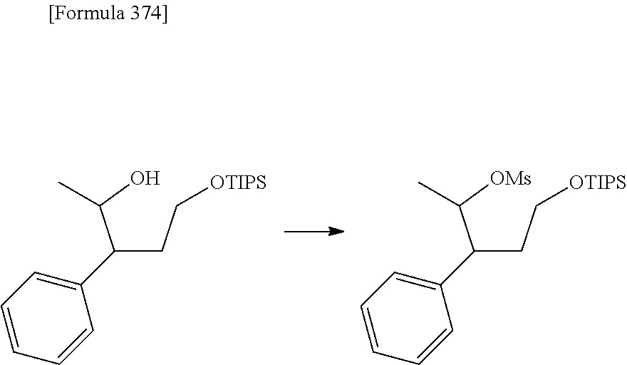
C(C[OTIPS])C(C(O)C)C1=CC=CC=C1.C(C[OTIPS])C(C([OMs])C)C1=CC=CC=C1
